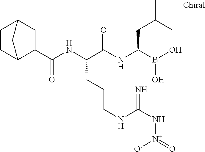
C(NC(C(NC(B(O)O)CC(C)C)=O)CCCNC(N[N+](=O)[O-])=N)(=O)C1CC2CCC1C2
